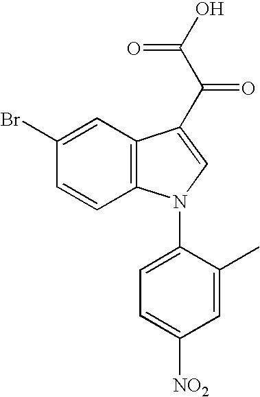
C1=CC2=C(C=C1Br)C(C(C(O)=O)=O)=CN2C1=CC=C([NO2])C=C1C
